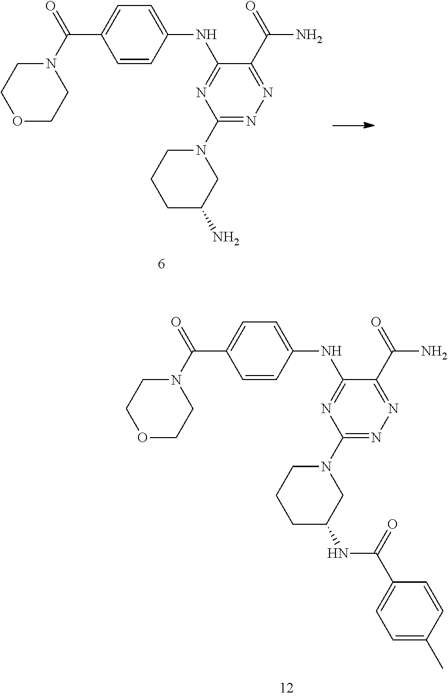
C1=C(C(N2CCOCC2)=O)C=CC(NC2=NC(N3CCCC(N)C3)=NN=C2C(N)=O)=C1.C1=C(C(=O)N2CCOCC2)C=CC(NC2=NC(N3CCCC(NC(C4=CC=C(C)C=C4)=O)C3)=NN=C2C(=O)N)=C1
